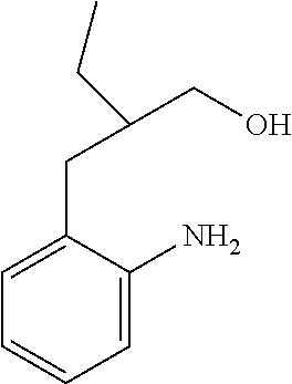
C1=C(N)C(CC(CO)CC)=CC=C1
